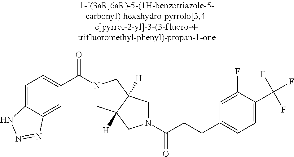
C(CCC1=CC=C(C(F)(F)F)C(F)=C1)(=O)N1CC2([H])CN(C(=O)C3=CC=C4C(=C3)N=NN4)CC2([H])C1
